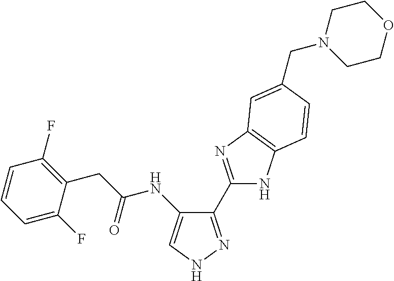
C(C(=O)NC1=CNN=C1C1=NC2=C(N1)C=CC(CN1CCOCC1)=C2)C1=C(F)C=CC=C1F
